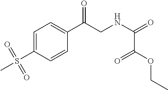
C1=C(S(C)(=O)=O)C=CC(C(CNC(=O)C(=O)OCC)=O)=C1
